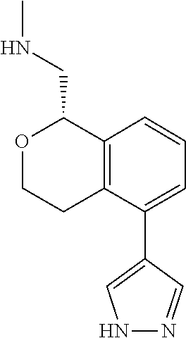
C1=CC=C(C2=CNN=C2)C2=C1C(CNC)OCC2
